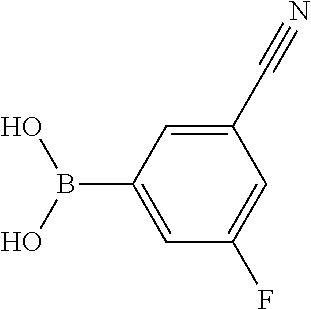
C1(B(O)O)=CC(F)=CC(C#N)=C1
